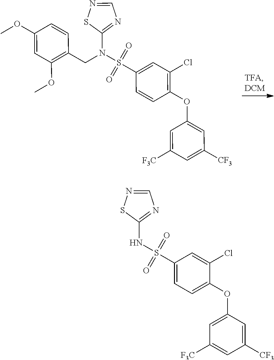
C1=C([CF3])C=C(OC2=C(Cl)C=C(S(=O)(=O)N(C3=NC=NS3)CC3=C(OC)C=C(OC)C=C3)C=C2)C=C1[F3C].C1(S(NC2=NC=NS2)(=O)=O)=CC=C(OC2=CC([F3C])=CC([CF3])=C2)C(Cl)=C1
